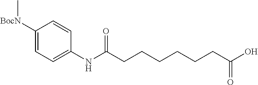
C1([BocN]C)=CC=C(NC(CCCCCCC(O)=O)=O)C=C1
